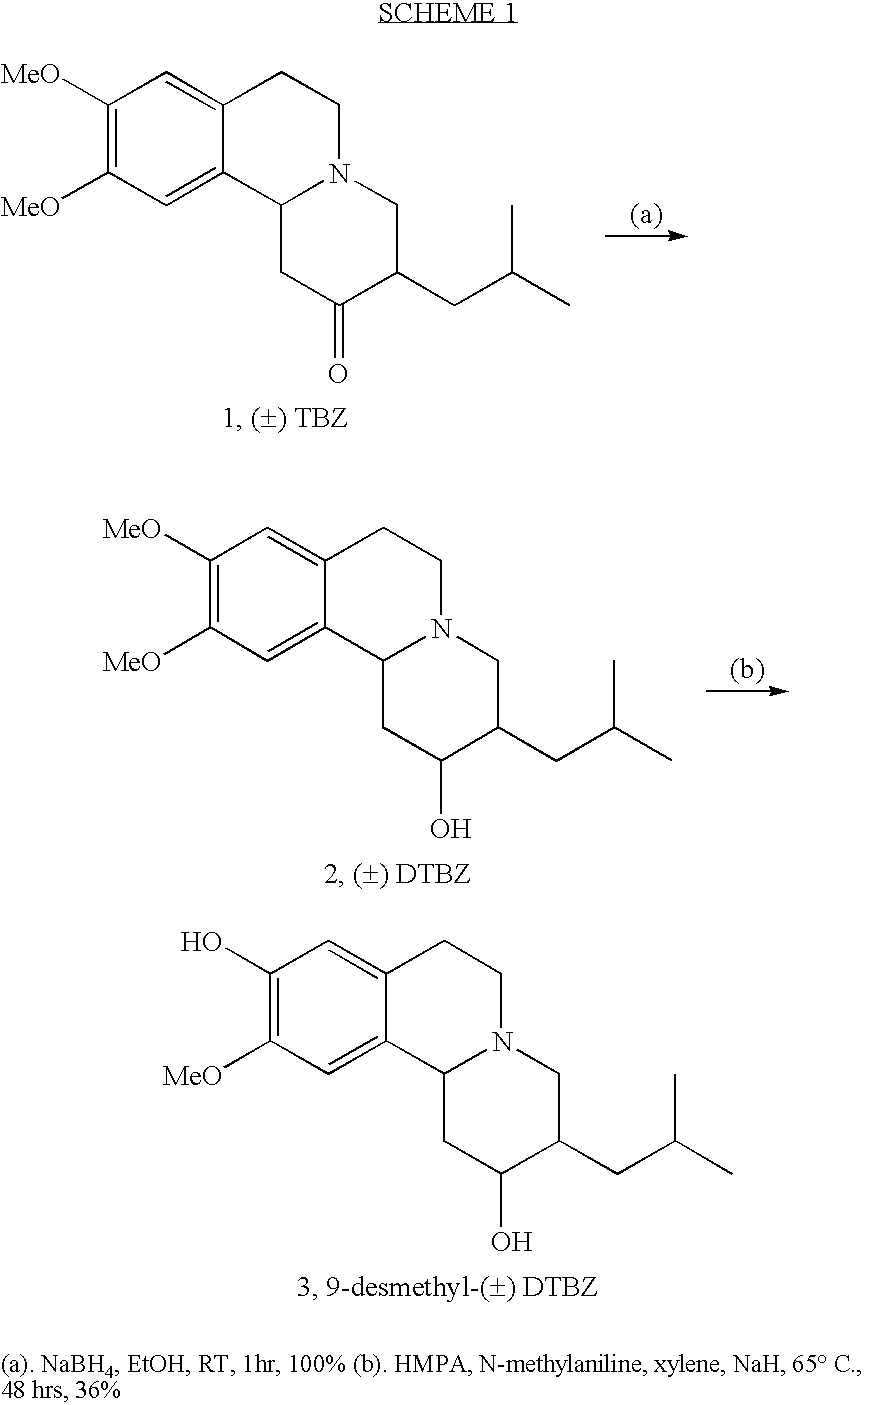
C1(O)=C([MeO])C=C2C(=C1)CCN1C2CC(O)C(CC(C)C)C1.C1([MeO])=C([MeO])C=C2C(=C1)CCN1C2CC(=O)C(CC(C)C)C1.C1([MeO])=C([MeO])C=C2C(=C1)CCN1C2CC(O)C(CC(C)C)C1
